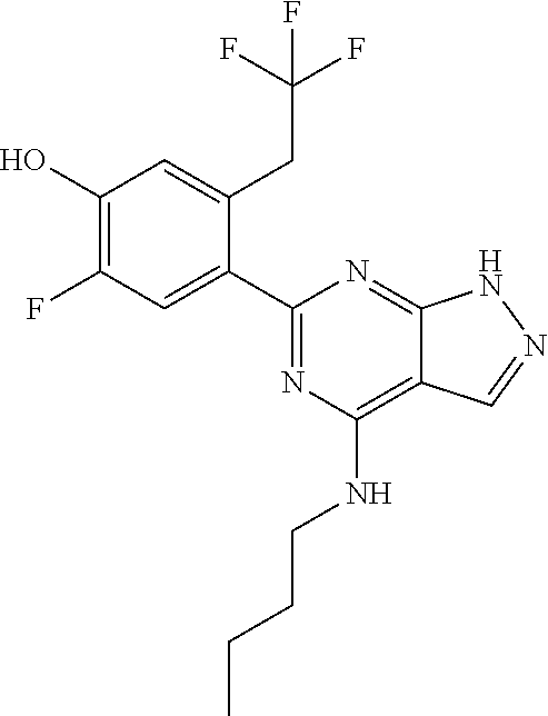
N1=C(C2=CC(F)=C(O)C=C2CC(F)(F)F)N=C2C(=C1NCCCC)C=NN2
